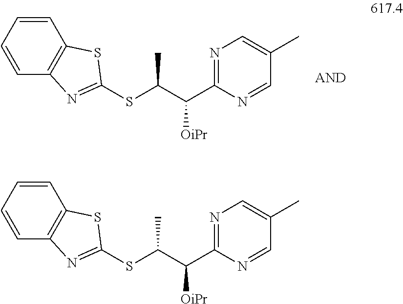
S(C(C([OiPr])C1=NC=C(C)C=N1)C)C1=NC2=C(C=CC=C2)S1.S(C(C([OiPr])C1=NC=C(C)C=N1)C)C1=NC2=C(C=CC=C2)S1
